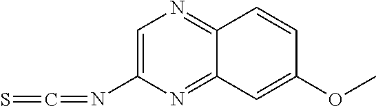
C1=C(N=C=S)N=C2C(=N1)C=CC(OC)=C2
